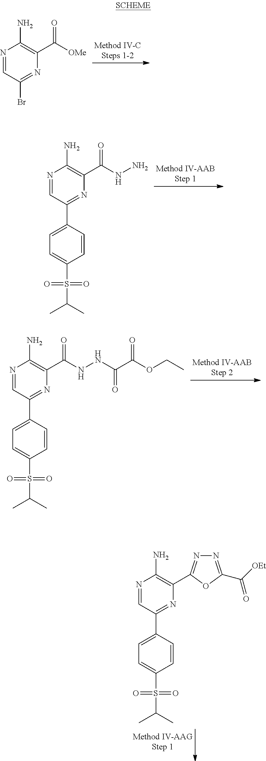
N1=CC(Br)=NC(C([OMe])=O)=C1N.N1=CC(C2=CC=C(S(C(C)C)(=O)=O)C=C2)=NC(C(NN)=O)=C1N.N1=CC(C2=CC=C(S(C(C)C)(=O)=O)C=C2)=NC(C(NNC(C(OCC)=O)=O)=O)=C1N.N1=CC(C2=CC=C(S(C(C)C)(=O)=O)C=C2)=NC(C2=NN=C(C([OEt])=O)O2)=C1N
